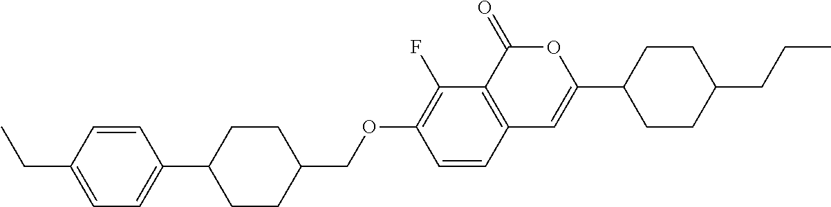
C12=C(C(=O)OC(C3CCC(CCC)CC3)=C1)C(F)=C(OCC1CCC(C3=CC=C(CC)C=C3)CC1)C=C2
